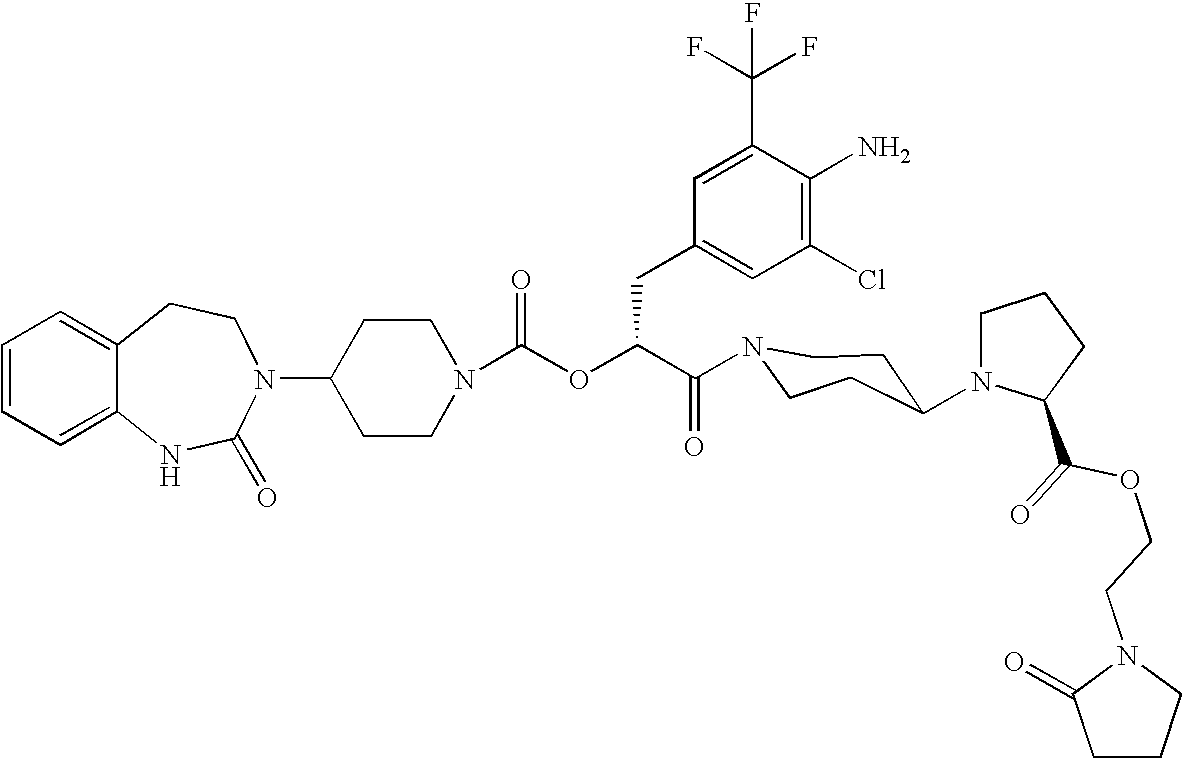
C12=CC=CC=C1NC(=O)N(C1CCN(C(OC(C(=O)N3CCC(N4CCCC4C(=O)OCCN4CCCC4=O)CC3)CC3=CC(Cl)=C(N)C(C(F)(F)F)=C3)=O)CC1)CC2
